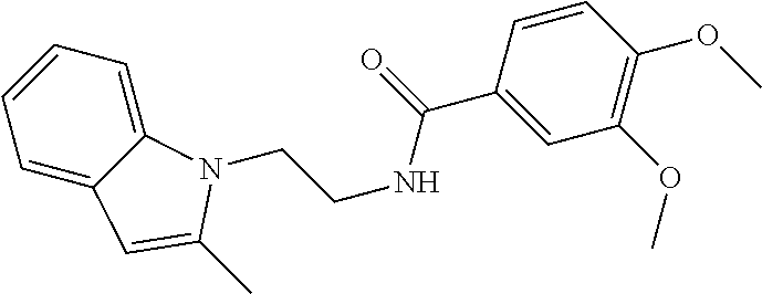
C1=CC=C2C(=C1)C=C(C)N2CCNC(=O)C1=CC(OC)=C(OC)C=C1
